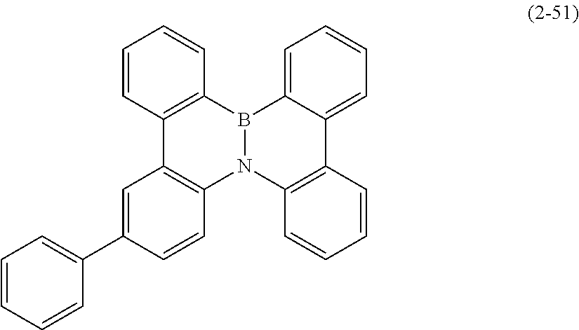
N12B(C3=C(C=CC=C3)C3=C1C=CC(C1=CC=CC=C1)=C3)C1=CC=CC=C1C1=C2C=CC=C1
